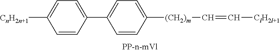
C1=C(C2=CC=C([(CH2)m]C=C[ClH2l+1])C=C2)C=CC([CnH2n+1])=C1
